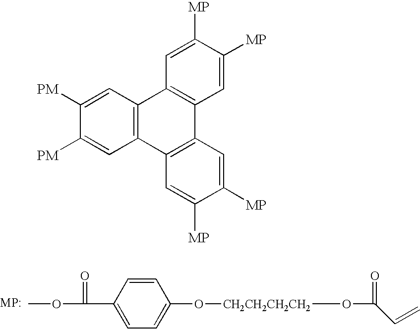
COC(C1=CC=C(O[CH2CH2CH2CH2]OC(=O)C=C)C=C1)=O.C1([PM])=CC2=C(C=C1[PM])C1=C(C3=C2C=C([MP])C([MP])=C3)C=C([MP])C([MP])=C1
